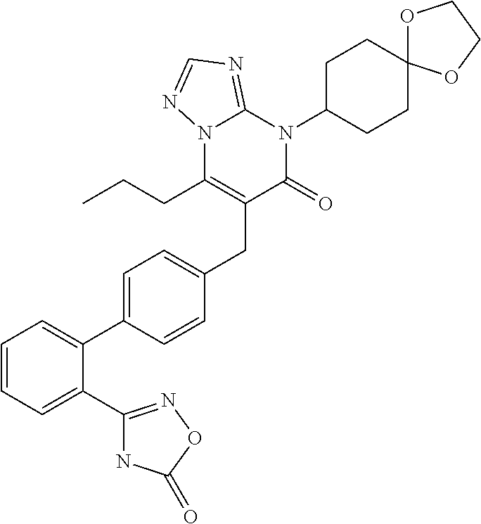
C1=CC=C(C2=NOC(=O)N2)C(C2=CC=C(CC3=C(CCC)N4C(=NC=N4)N(C4CCC5(CC4)OCCO5)C3=O)C=C2)=C1
